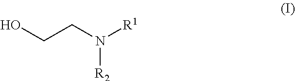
N([R2])(CCO)[R1]
